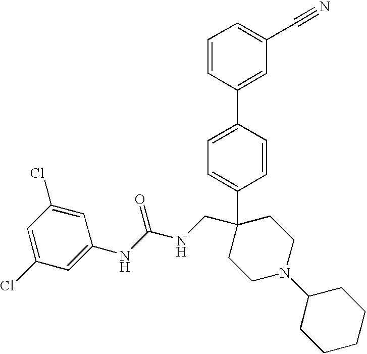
C1=CC(C2=CC(C#N)=CC=C2)=CC=C1C1(CNC(NC2=CC(Cl)=CC(Cl)=C2)=O)CCN(C2CCCCC2)CC1
